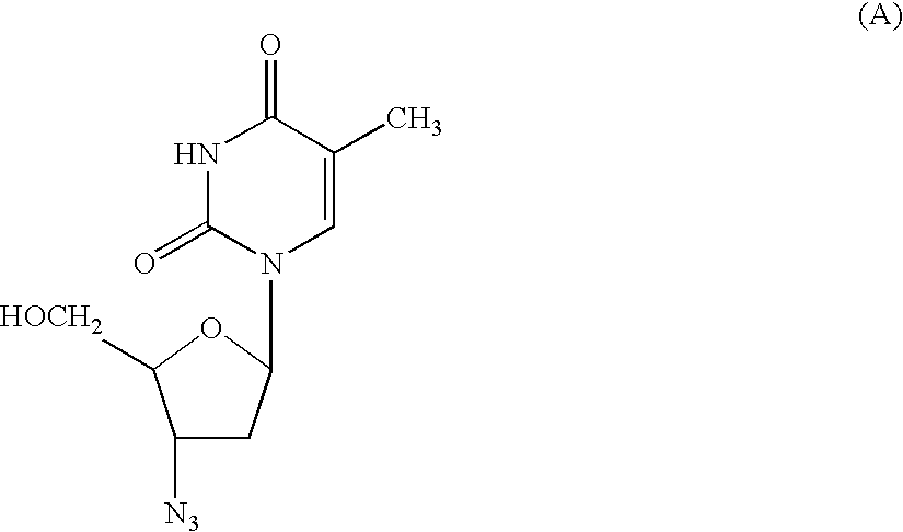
C1([N3])CC(N2C=C(C)C(=O)NC2=O)OC1[HOCH2]
